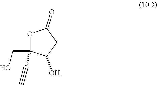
C1(=O)OC(CO)(C#C)C([OH])C1
